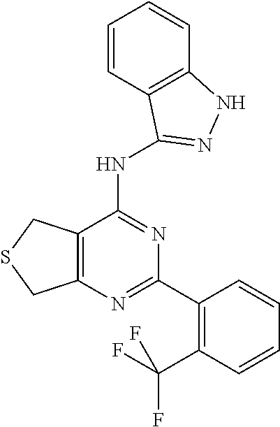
C12=C(C(NC3=NNC4=C3C=CC=C4)=NC(C3=C(C(F)(F)F)C=CC=C3)=N1)CSC2
